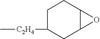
C[C2H4]C1CCC2C(C1)O2
